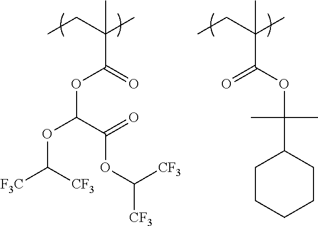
C(C(C)(C(=O)OC(OC([F3C])[CF3])C(=O)OC([CF3])[CF3])C)C.C(C(C)(C(OC(C1CCCCC1)(C)C)=O)C)C
